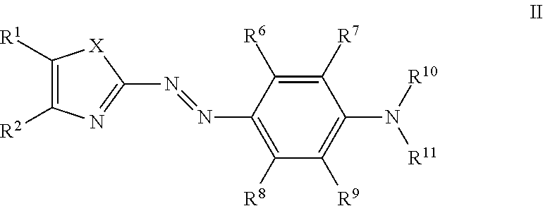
N(=NC1=C([R8])C([R9])=C(N([R10])[R11])C([R7])=C1[R6])C1=NC([R2])=C([R1])[X]1
